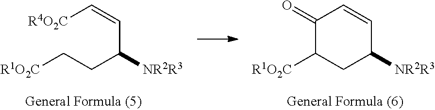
[R4O2C]C=CC(CC[R1O2C])[NR2R3].C1(=O)C([R1O2C])CC([NR2R3])C=C1
